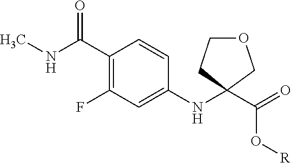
C1(C(NC)=O)=C(F)C=C(NC2(C(=O)O[R])COCC2)C=C1
